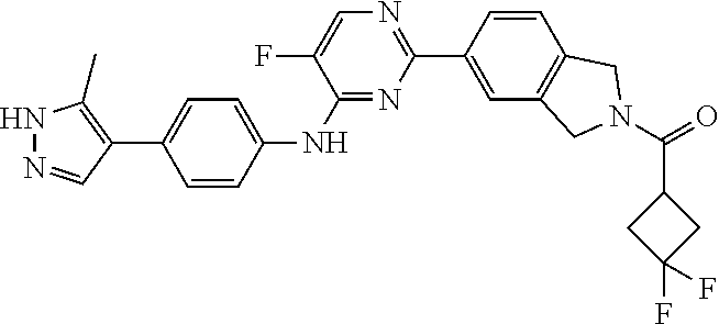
C1=C(C2=NC=C(F)C(NC3=CC=C(C4=C(C)NN=C4)C=C3)=N2)C=CC2=C1CN(C(=O)C1CC(F)(F)C1)C2
